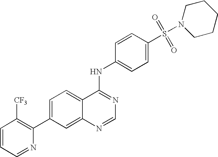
C1=CC=NC(C2=CC=C3C(=C2)N=CN=C3NC2=CC=C(S(=O)(=O)N3CCCCC3)C=C2)=C1[CF3]
